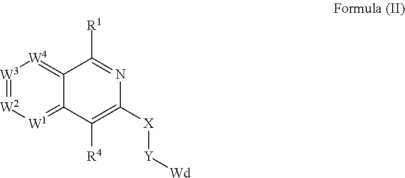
[W3]1=[W2][W1]=C2C(=[W4]1)C([R1])=NC([X][Y][Wd])=C2[R4]
